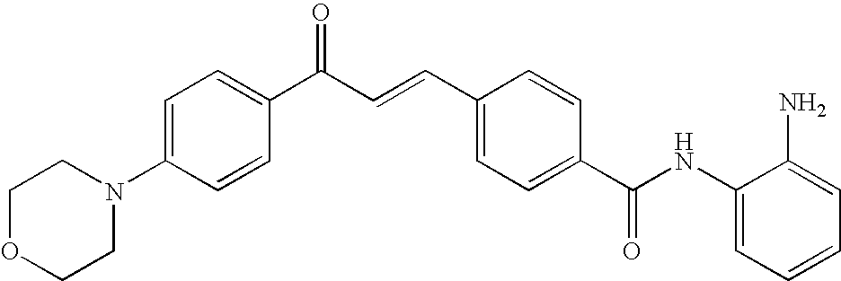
C1(NC(C2=CC=C(C=CC(C3=CC=C(N4CCOCC4)C=C3)=O)C=C2)=O)=CC=CC=C1N
